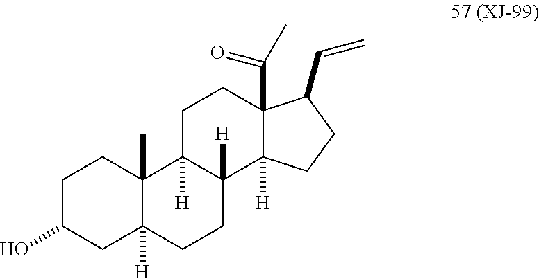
C1C(O)CC2([H])C(C)(C1)C1([H])C([H])(CC2)C2([H])C(C(=O)C)(CC1)C(C=C)CC2
